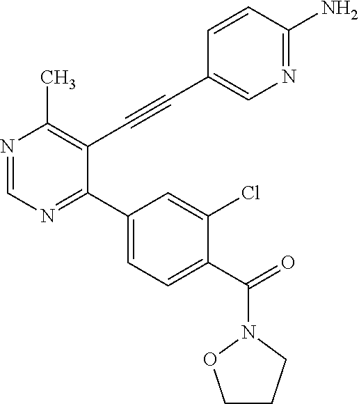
N1=CN=C(C2=CC=C(C(N3OCCC3)=O)C(Cl)=C2)C(C#CC2=CN=C(N)C=C2)=C1C
